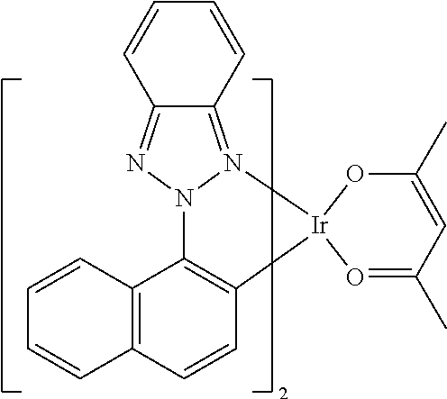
C12=C(C3=C(C=C1)[Ir]1(N4=C5C(=NN34)C=CC=C5)O=C(C)C=C(C)O1)C=CC=C2
